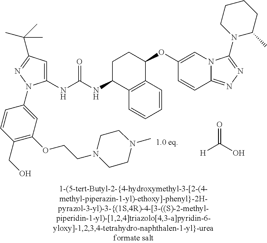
C1(NC(NC2C3=C(C(OC4=CN5C(=NN=C5N5C(C)CCCC5)C=C4)CC2)C=CC=C3)=O)=CC(C(C)(C)C)=NN1C1=CC(OCCN2CCN(C)CC2)=C(CO)C=C1.[H]C(O)=O
